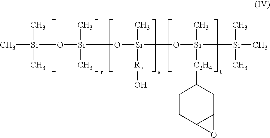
C[Si](C)(C)O[Si](C)(C)O[Si]([R7]O)(C)O[Si](C)([C2H4]C1CCC2C(C1)O2)[Si](C)(C)C
